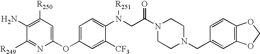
C1(OC2=CC=C(N(CC(N3CCN(CC4=CC5=C(C=C4)OCO5)CC3)=O)[R251])C([CF3])=C2)=CC([R250])=C(N)C([R249])=N1
